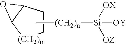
C12C([(CH2)m]CC1)O2.C[(CH2)n][Si]([OY])([OX])[OZ]
